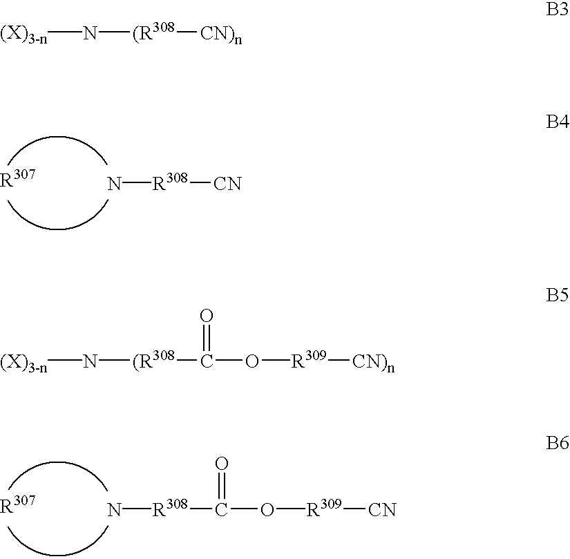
[R307].N[R308][CN].[(X)3-n]N[(R308][CN)n].[(X)3-n]N[(R308]C(O[R309][CN)n])=O.[R307].N[R308]C(O[R309][CN])=O
